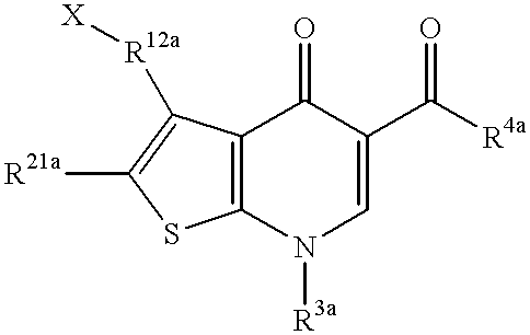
C12=C(N([R3a])C=C(C([R4a])=O)C1=O)SC([R21a])=C2[R12a][X]
